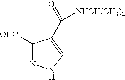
C1([OHC])=NNC=C1C([NHCH(CH3)2])=O
